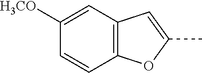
C12=C(C=C([H3CO])C=C1)C=C(C)O2
